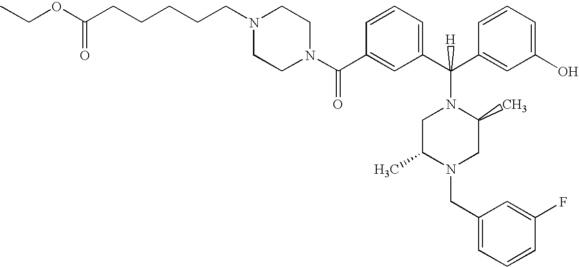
N1(C(C2=CC(C(C3=CC(O)=CC=C3)(N3CC(C)N(CC4=CC=CC(F)=C4)CC3C)[H])=CC=C2)=O)CCN(CCCCCC(OCC)=O)CC1
